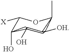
C1([X])C(O)C(O)C([OH])C(C)O1
